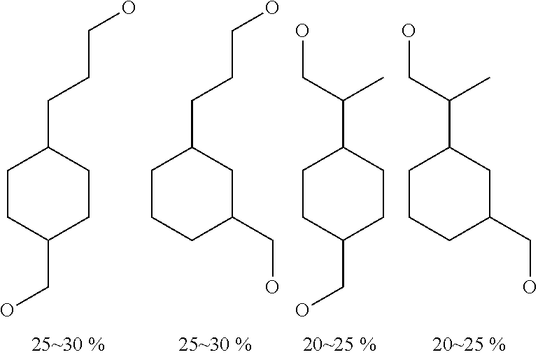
C1CC(CO)CCC1CCCO.C1CCC(CO)CC1CCCO.C1CC(CO)CCC1C(CO)C.C1CCC(CO)CC1C(CO)C
